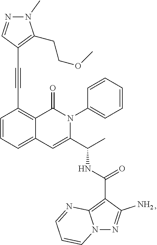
C1=CC=C2C(=C1C#CC1=C(CCOC)N(C)N=C1)C(=O)N(C1=CC=CC=C1)C(C(C)NC(=O)C1=C3N(N=C1N)C=CC=N3)=C2
